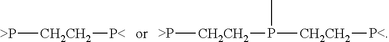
[>P][CH2CH2][P<].[>P][CH2CH2]P(C)[CH2CH2][P<]
